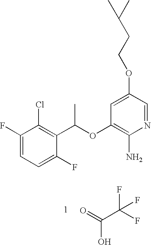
C1(F)=CC=C(F)C(C(OC2=C(N)N=CC(OCCC(C)C)=C2)C)=C1Cl.C(C(F)(F)F)(=O)O
